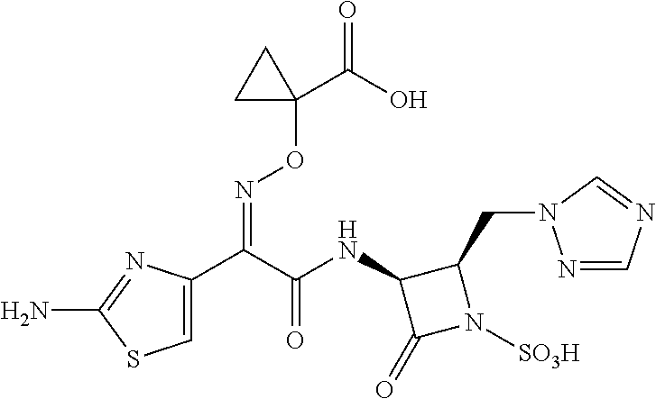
C1=C(C(C(NC2C(=O)N([SO3H])C2CN2N=CN=C2)=O)=NOC2(C(=O)O)CC2)N=C(N)S1
